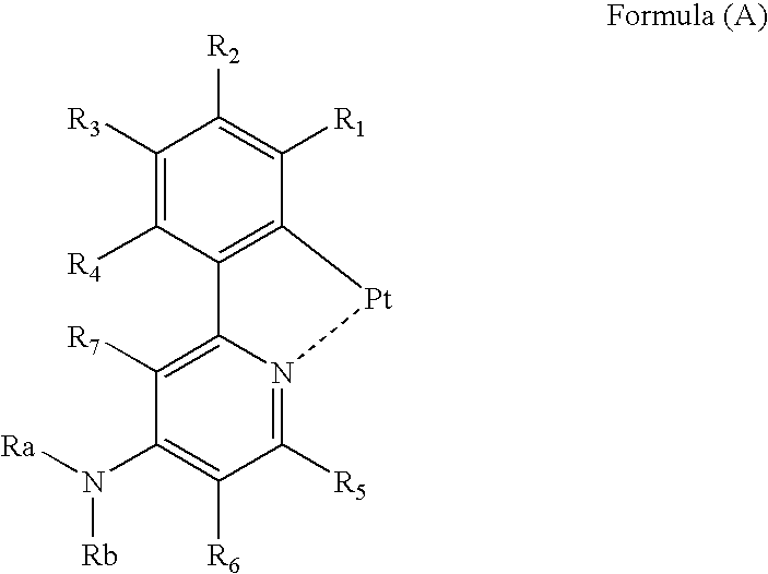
C1([R3])=C([R4])C2=C(C([R1])=C1[R2])[Pt]N1=C([R5])C([R6])=C(N([Ra])[Rb])C([R7])=C21
